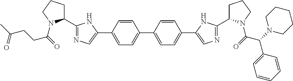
C1=CC(C2=CN=C(C3CCCN3C(CCC(C)=O)=O)N2)=CC=C1C1=CC=C(C2=CN=C(C3CCCN3C(C(C3=CC=CC=C3)N3CCCCC3)=O)N2)C=C1
